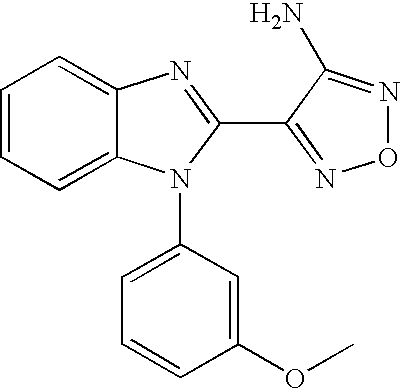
C1=CC=C2C(=C1)N=C(C1=NON=C1N)N2C1=CC=CC(OC)=C1
